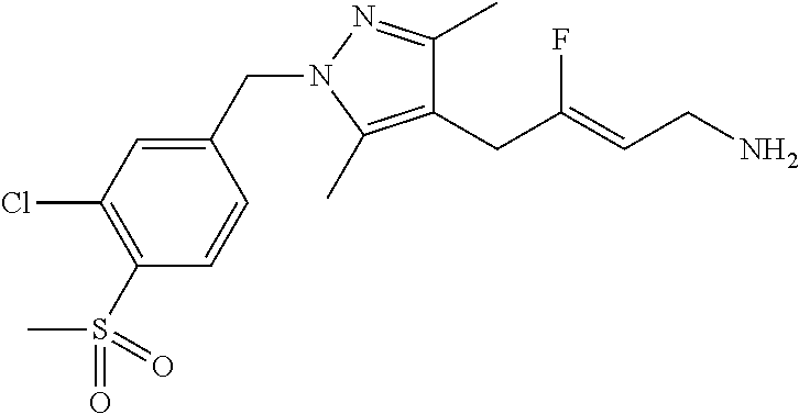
C1(C)=NN(CC2=CC(Cl)=C(S(=O)(C)=O)C=C2)C(C)=C1CC(=CCN)F
